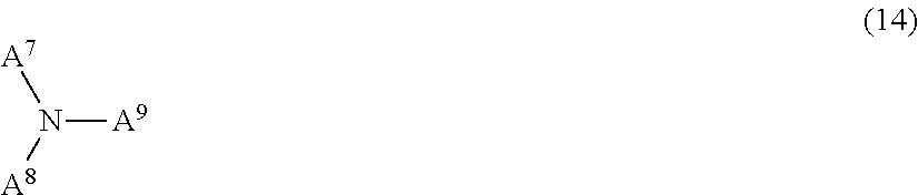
N([A9])([A8])[A7]
